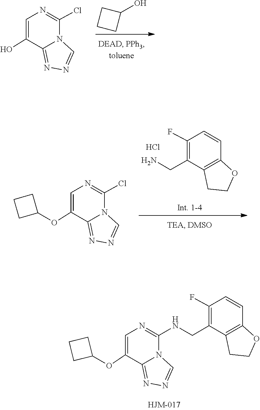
N1=C2N(C(NCC3=C(F)C=CC4=C3CCO4)=NC=C2OC2CCC2)C=N1.C1(O)CCC1.N1=C2N(C(Cl)=NC=C2O)C=N1.C1(F)=C(CN)C2=C(C=C1)OCC2.Cl.C1(Cl)=NC=C(OC2CCC2)C2=NN=CN12
